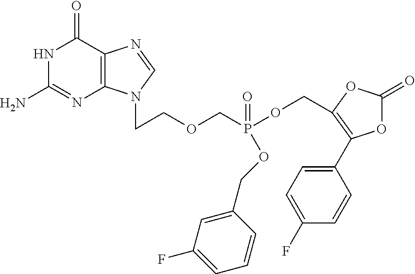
N1C(N)=NC2=C(C1=O)N=CN2CCOCP(OCC1=C(C2=CC=C(F)C=C2)OC(=O)O1)(=O)OCC1=CC(F)=CC=C1
